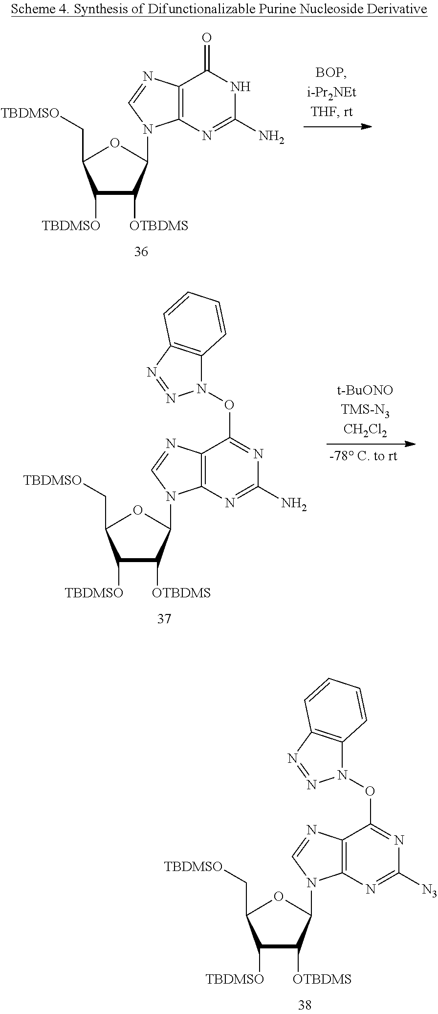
C1([TBDMSO])C([OTBDMS])C(N2C3=C(C(=O)NC(N)=N3)N=C2)OC1C[TBDMSO].C1([TBDMSO])C([OTBDMS])C(N2C3=C(C(ON4C5=C(N=N4)C=CC=C5)=NC(N)=N3)N=C2)OC1C[TBDMSO].C1([TBDMSO])C([OTBDMS])C(N2C3=C(C(ON4C5=C(N=N4)C=CC=C5)=NC([N3])=N3)N=C2)OC1C[TBDMSO]
